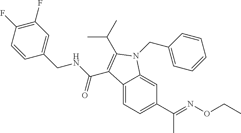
C1(F)=C(F)C=CC(CNC(=O)C2=C(C(C)C)N(CC3=CC=CC=C3)C3=CC(C(=NOCC)C)=CC=C32)=C1
